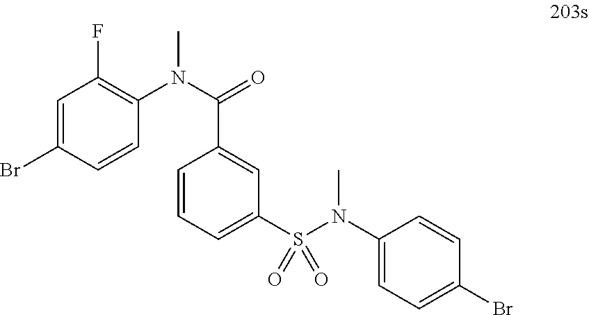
C1=C(Br)C=CC(N(C(=O)C2=CC(S(N(C3=CC=C(Br)C=C3)C)(=O)=O)=CC=C2)C)=C1F
